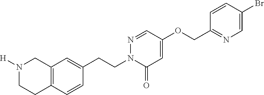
C12=C(C=C(CCN3C(=O)C=C(OCC4=NC=C(Br)C=C4)C=N3)C=C1)CN([H])CC2
